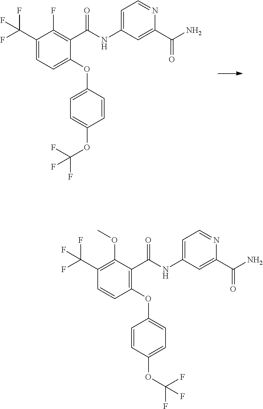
C1(C(F)(F)F)=CC=C(OC2=CC=C(OC(F)(F)F)C=C2)C(C(=O)NC2=CC=NC(C(N)=O)=C2)=C1F.C1(C(F)(F)F)=C(OC)C(C(=O)NC2=CC=NC(C(N)=O)=C2)=C(OC2=CC=C(OC(F)(F)F)C=C2)C=C1
